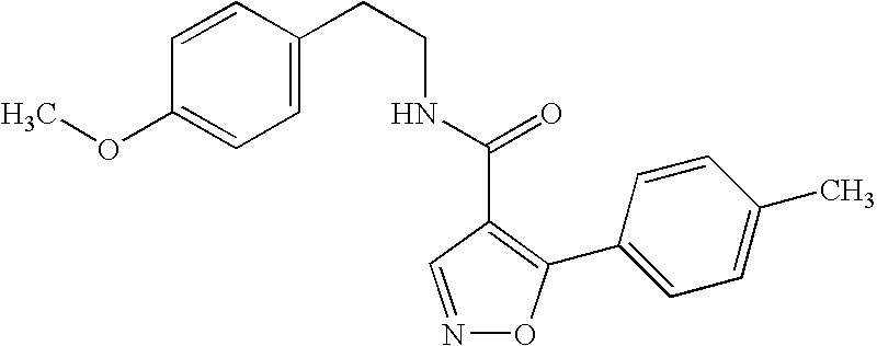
N(C(=O)C1=C(C2=CC=C(C)C=C2)ON=C1)CCC1=CC=C(OC)C=C1
